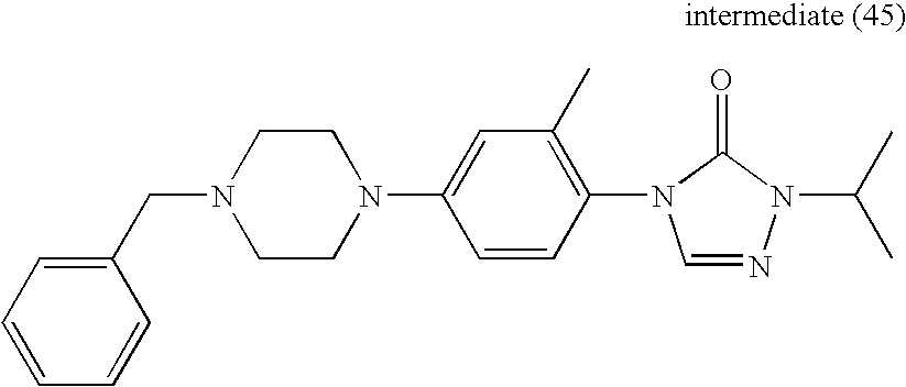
C1N(CC2=CC=CC=C2)CCN(C2=CC(C)=C(N3C=NN(C(C)C)C3=O)C=C2)C1
